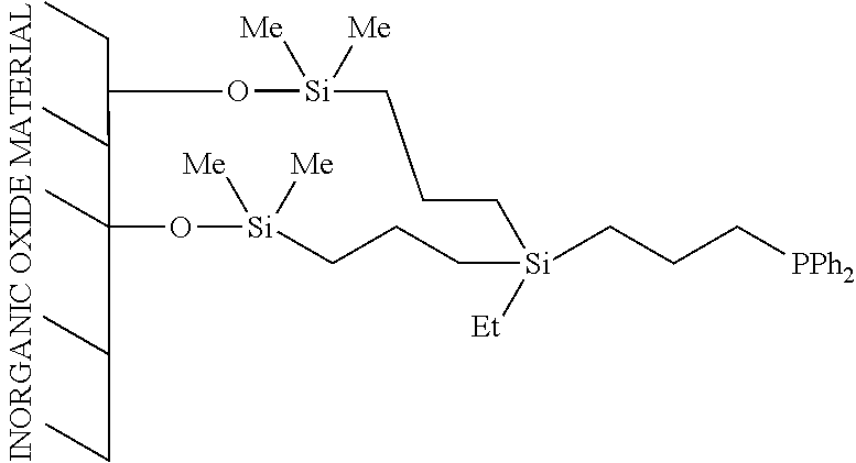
C1(CC)O[Si]([Me])([Me])CCC[Si]([Et])(CCC[PPh2])CCC[Si]([Me])([Me])OC1(CCC)C
